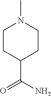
CN1CCC(C(N)=O)CC1
